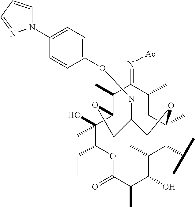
C1(C)C2C(C)(O)C(CC)OC(=O)C(C)C(O)C(C)C(C(C)C)C(C)(CC(C)C1=N[Ac])OCC(=NOC1=CC=C(N3C=CC=N3)C=C1)CO2
